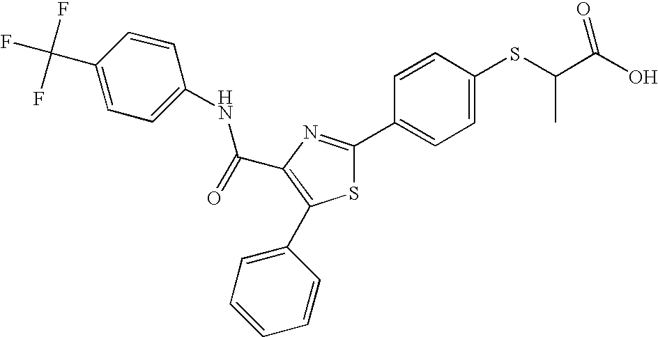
C(C1=C(C2=CC=CC=C2)SC(C2=CC=C(SC(C(O)=O)C)C=C2)=N1)(NC1=CC=C(C(F)(F)F)C=C1)=O
